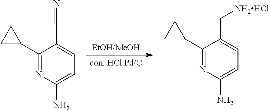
[con. HCl Pd/C].[EtOH/MeOH].C1(C2CC2)=NC(N)=CC=C1C#N.C1(C2CC2)=NC(N)=CC=C1C[NH2HCl]
